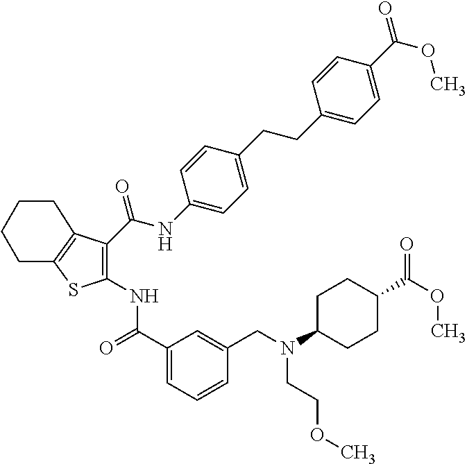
C1(C(=O)NC2=C(C(NC3=CC=C(CCC4=CC=C(C(OC)=O)C=C4)C=C3)=O)C3=C(S2)CCCC3)=CC=CC(CN(C2CCC(C(OC)=O)CC2)CCOC)=C1
